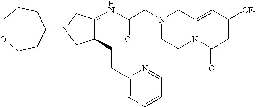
C12=CC([CF3])=CC(=O)N1CCN(CC(NC1C(CCC3=CC=CC=N3)CN(C3CCOCCC3)C1)=O)C2
